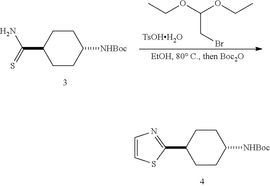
C1CC([NHBoc])CCC1C(=S)N.CCOC(OCC)CBr.[TsOHH2O].C1CC([NHBoc])CCC1C1=NC=CS1
